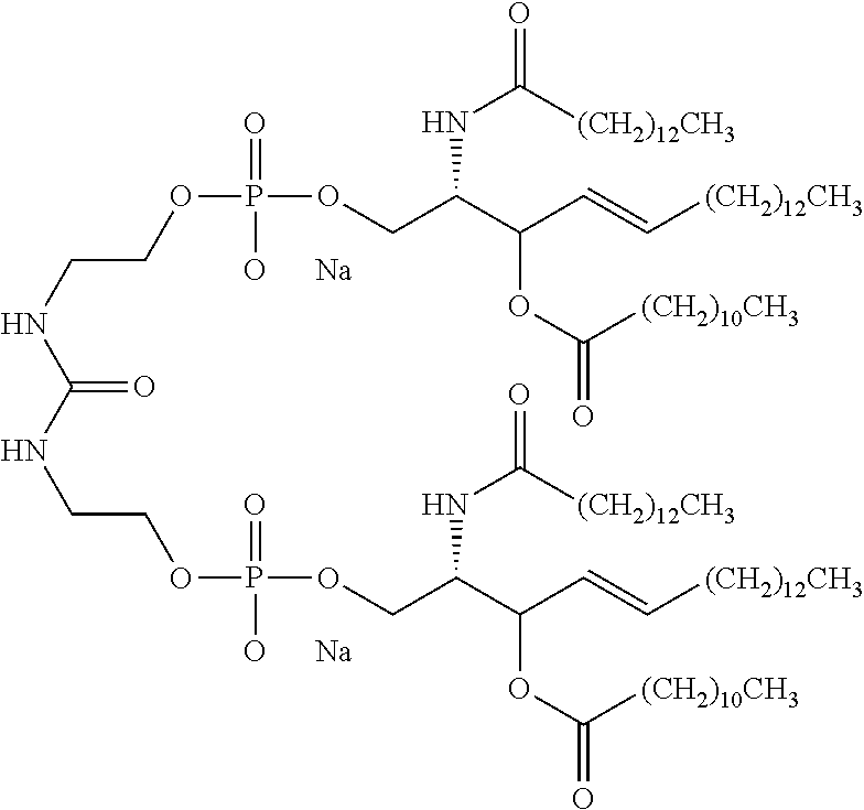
C(NCCOP(OCC(C(OC(=O)[(CH2)10CH3])C=C[(CH2)12CH3])NC(=O)[(CH2)12CH3])(=O)[O      Na])(=O)NCCOP(OCC(C(OC(=O)[(CH2)10CH3])C=C[(CH2)12CH3])NC(=O)[(CH2)12CH3])(=O)[O      Na]
